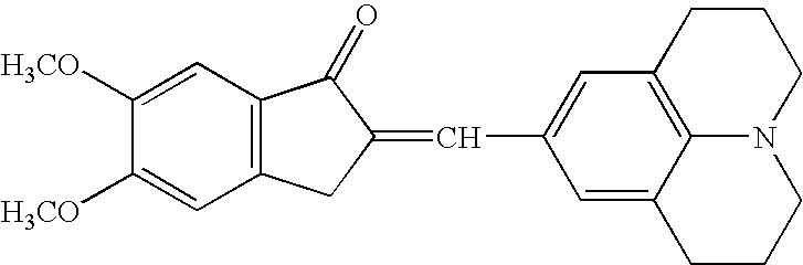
C1([H3CO])=CC2=C(C=C1[H3CO])CC(=CC1=CC3=C4C(=C1)CCCN4CCC3)C2=O
